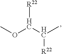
COC(C(C)[R22])[R22]
